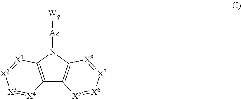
[X3]1=[X4]C2=C(N([Az][Wq])C3=C2[X5]=[X6][X7]=[X8]3)[X1]=[X2]1
